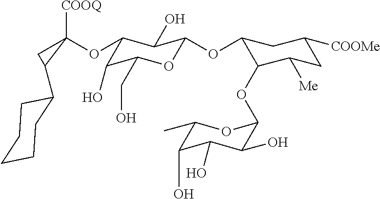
C1(OC2([COOQ])CC2C2CCCCC2)C(O)C(CO)OC(OC2C(OC3C(O)C(O)C(O)C(C)O3)C([Me])CC([COOMe])C2)C1O
